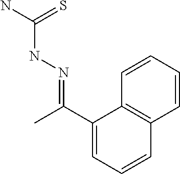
C1(C(=NNC(=S)N)C)=CC=CC2=C1C=CC=C2
